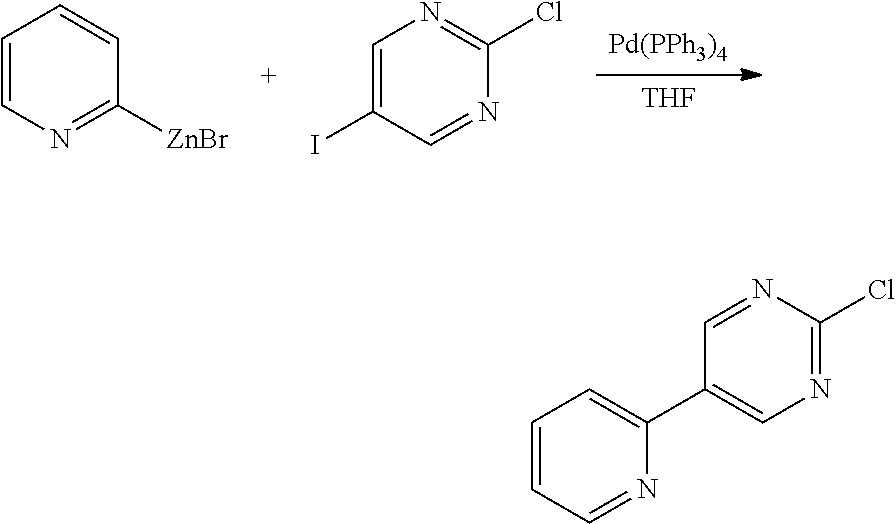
[Pd(PPh3)4].[THF].C1=CN=C([ZnBr])C=C1.C1=C(I)C=NC(Cl)=N1.C1=CC=NC(C2=CN=C(Cl)N=C2)=C1
